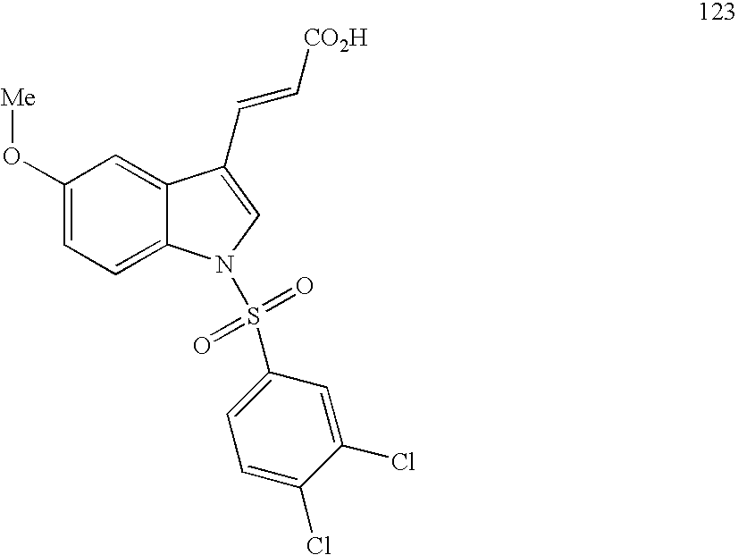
C1(O[Me])=CC=C2C(=C1)C(C=C[CO2H])=CN2S(=O)(=O)C1=CC=C(Cl)C(Cl)=C1
